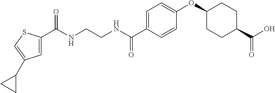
C(NCCNC(C1=CC=C(OC2CCC(C(=O)O)CC2)C=C1)=O)(=O)C1=CC(C2CC2)=CS1
